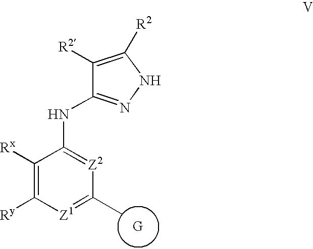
C1([R2])=C([R2])NN=C1NC1=[Z2]C(C)=[Z1]C([Ry])=C1[Rx].[G]
